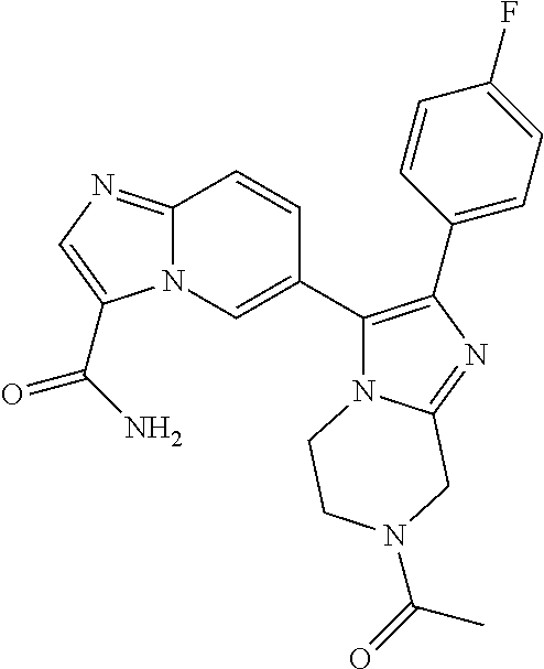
C12=NC=C(C(N)=O)N1C=C(C1=C(C3=CC=C(F)C=C3)N=C3N1CCN(C(=O)C)C3)C=C2
